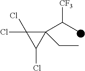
C1(C(C)[CF3])(CC)C(Cl)(Cl)C1Cl
